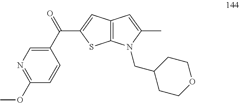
C1(C(=O)C2=CC3=C(S2)N(CC2CCOCC2)C(C)=C3)=CN=C(OC)C=C1
